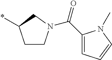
C1CN(C(C2=CC=CN2C)=O)CC1*
